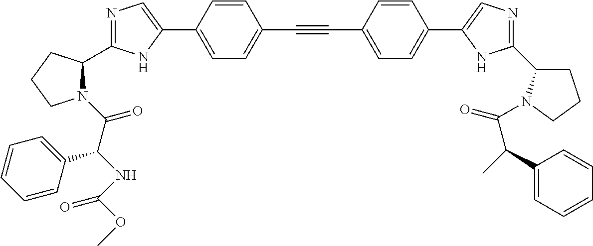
N1=C(C2N(C(C(NC(OC)=O)C3=CC=CC=C3)=O)CCC2)NC(C2=CC=C(C#CC3=CC=C(C4=CN=C(C5CCCN5C(=O)C(C5=CC=CC=C5)C)N4)C=C3)C=C2)=C1
